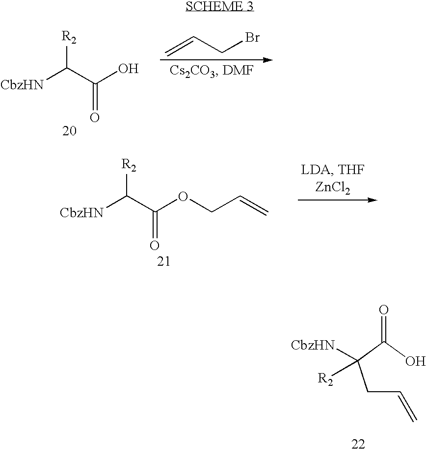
[CbzHN]C(C(OCC=C)=O)[R2].O=C(C(CC=C)([R2])[CbzHN])O.C=CCBr.[CbzHN]C(C(O)=O)[R2]
